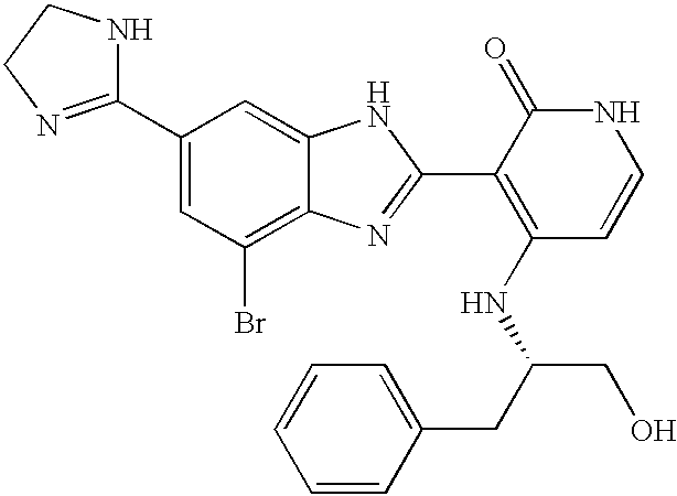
C1(C2=CC(Br)=C3C(=C2)NC(C2=C(NC(CO)CC4=CC=CC=C4)C=CNC2=O)=N3)=NCCN1
